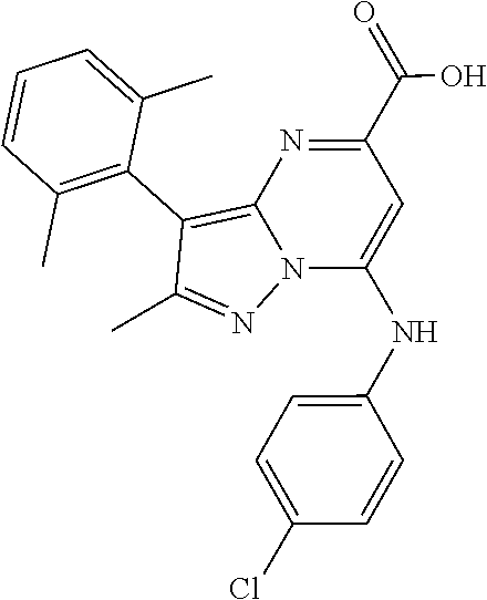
C12=C(C3=C(C)C=CC=C3C)C(C)=NN1C(NC1=CC=C(Cl)C=C1)=CC(C(=O)O)=N2
